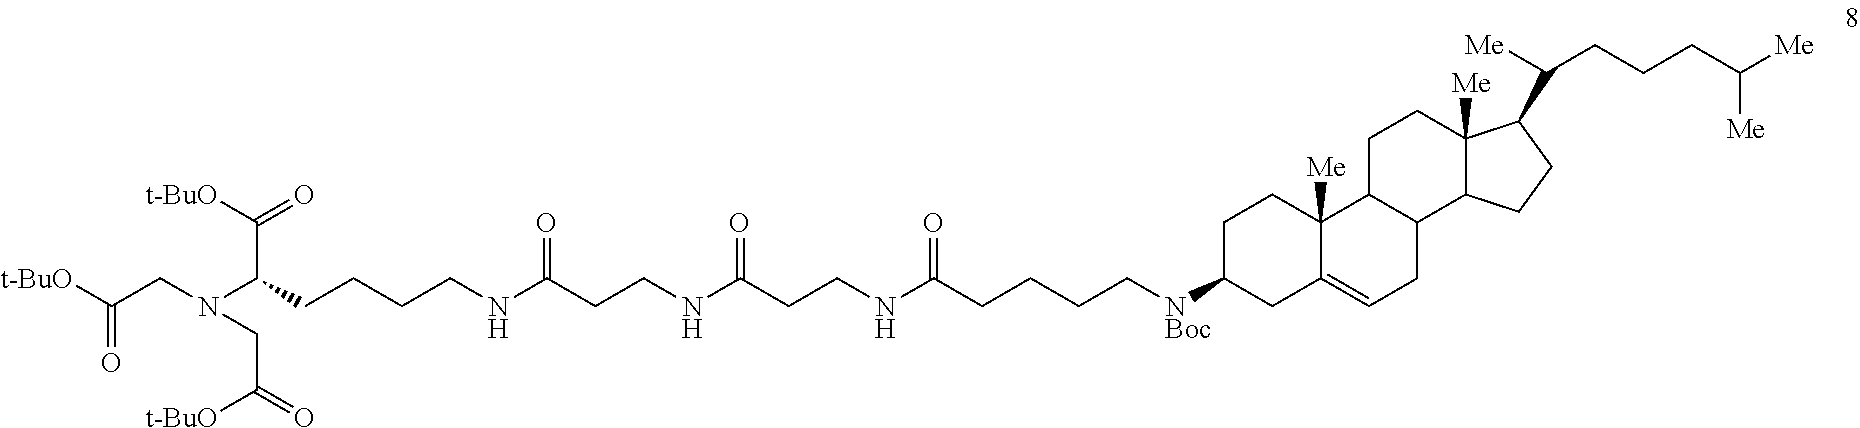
N(C(CCNC(CCNC(CCCC[NBoc]C1CC2=CCC3C(C2([Me])CC1)CCC1([Me])C3CCC1C([Me])CCCC([Me])[Me])=O)=O)=O)CCCCC(N(CC([t-BuO])=O)CC(=O)[t-BuO])C([t-BuO])=O
